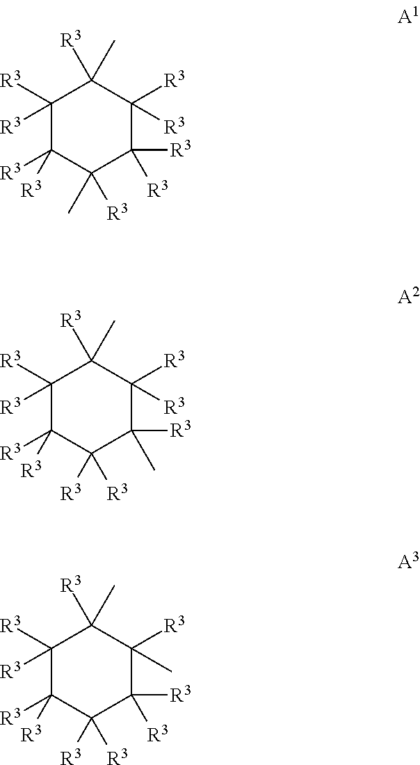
C1([R3])([R3])C([R3])([R3])C(C)([R3])C([R3])([R3])C([R3])([R3])C1(C)[R3].C1([R3])([R3])C([R3])([R3])C([R3])([R3])C([R3])(C)C([R3])([R3])C1(C)[R3].C1([R3])([R3])C([R3])([R3])C([R3])([R3])C([R3])([R3])C([R3])(C)C1(C)[R3]
